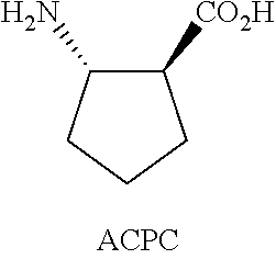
C1([CO2H])C(N)CCC1
